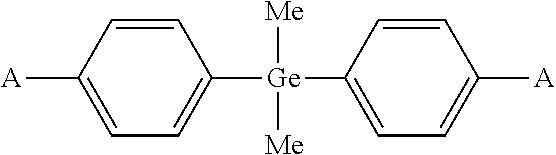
C1([Ge](C2=CC=C([A])C=C2)([Me])[Me])=CC=C([A])C=C1
